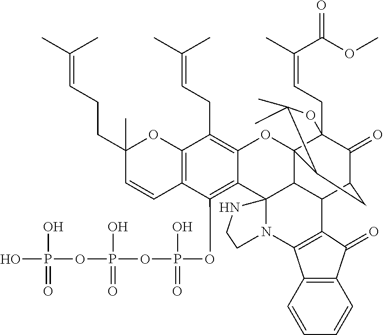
C12=C(C(OP(OP(OP(O)(O)=O)(O)=O)(O)=O)=C3C(=C1CC=C(C)C)OC14C5(CC=C(C)C(OC)=O)C(=O)C(CC1C(C)(C)O5)C1C4C34N(CCN4)C3=C1C(=O)C1=C3C=CC=C1)C=CC(CCC=C(C)C)(C)O2
